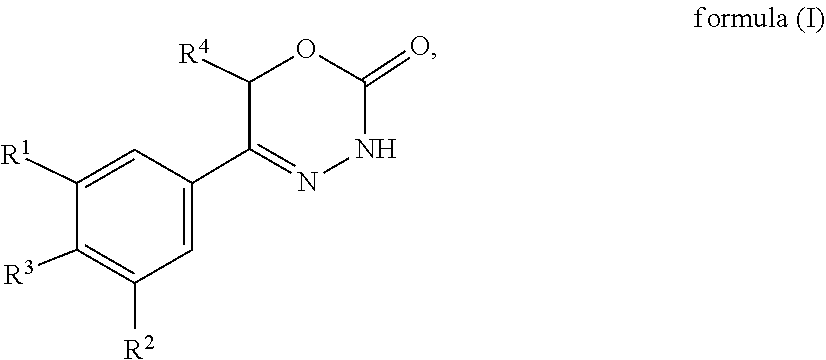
N1=C(C2=CC([R2])=C([R3])C([R1])=C2)C([R4])OC(=O)N1
